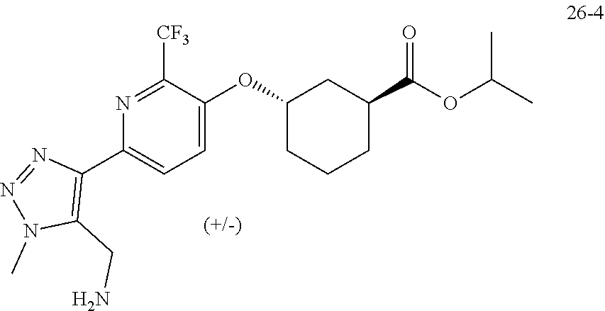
C1=C(OC2CCCC(C(OC(C)C)=O)C2)C([CF3])=NC(C2=C(CN)N(C)N=N2)=C1
